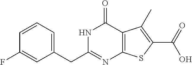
N1C(CC2=CC=CC(F)=C2)=NC2=C(C1=O)C(C)=C(C(=O)O)S2
